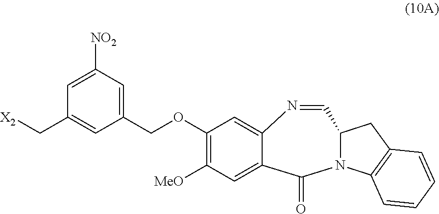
[X2]CC1=CC(COC2=C([MeO])C=C3C(=C2)N=CC2N(C4=C(C2)C=CC=C4)C3=O)=CC([NO2])=C1
